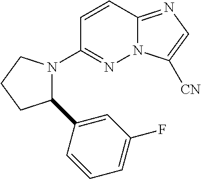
N12C(=NC=C1[CN])C=CC(N1C(C3=CC(F)=CC=C3)CCC1)=N2
